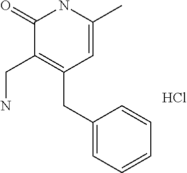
C1(=O)C(CN)=C(CC2=CC=CC=C2)C=C(C)N1.Cl
